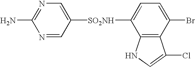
N1=CC([SO2NH]C2=CC=C(Br)C3=C2NC=C3Cl)=CN=C1N
